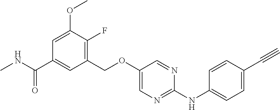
C1(COC2=CN=C(NC3=CC=C(C#C)C=C3)N=C2)=C(F)C(OC)=CC(C(NC)=O)=C1
